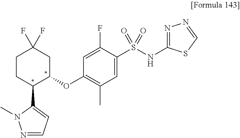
C1(OC2CC(F)(F)CCC2C2=CC=NN2C)=C(C)C=C(S(NC2=NN=CS2)(=O)=O)C(F)=C1
